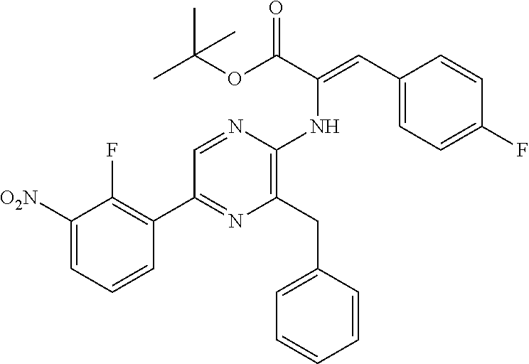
C1(C2=NC(CC3=CC=CC=C3)=C(NC(=CC3=CC=C(F)C=C3)C(OC(C)(C)C)=O)N=C2)=C(F)C([O2N])=CC=C1
